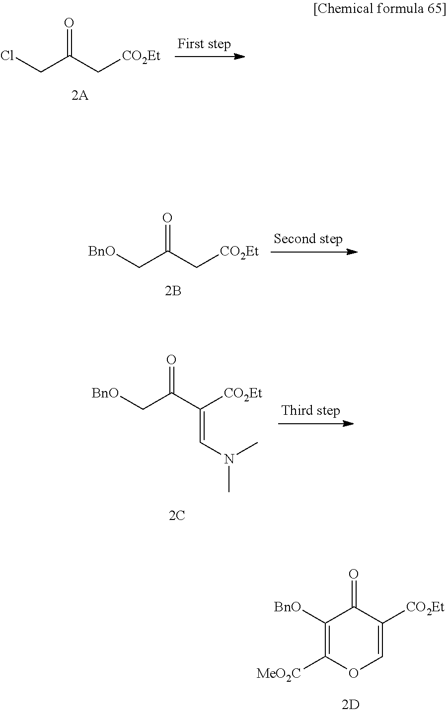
ClCC(C[CO2Et])=O.[BnO]CC(C[CO2Et])=O.[BnO]CC(C([CO2Et])=CN(C)C)=O.C1(=O)C([CO2Et])=COC([MeO2C])=C1[BnO]
